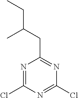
N1=C(Cl)N=C(Cl)N=C1CC(CC)C
